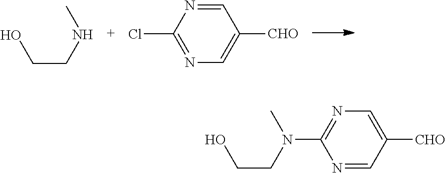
C(CNC)O.N1=C(Cl)N=CC([CHO])=C1.N1=CC([CHO])=CN=C1N(CCO)C
